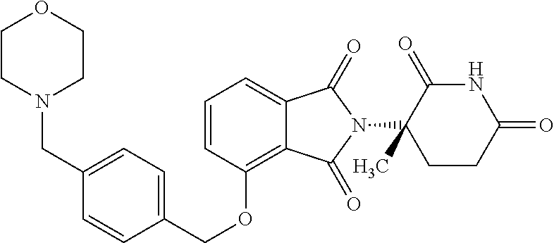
C(OC1=C2C(=CC=C1)C(=O)N(C1(C)C(=O)NC(=O)CC1)C2=O)C1=CC=C(CN2CCOCC2)C=C1
